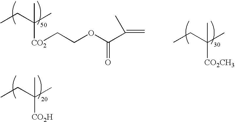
CCC(C)(C)[CO2CH3].CCC(C)(C)[CO2H].CCC(C)(C)[CO2]CCOC(C(=C)C)=O
